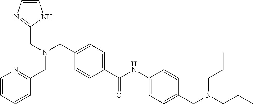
C1=C(C(NC2=CC=C(CN(CCC)CCC)C=C2)=O)C=CC(CN(CC2=NC=CN2)CC2=NC=CC=C2)=C1
